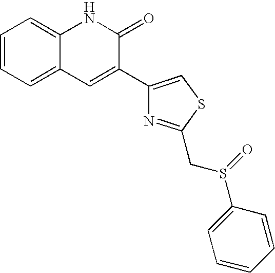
C1=CC=C2C(=C1)NC(=O)C(C1=CSC(CS(C3=CC=CC=C3)=O)=N1)=C2
